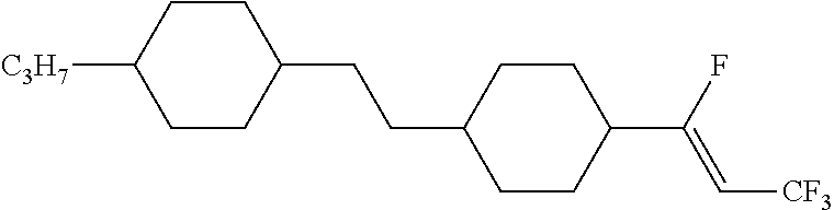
C1CC(C(=C[CF3])F)CCC1CCC1CCC([C3H7])CC1
